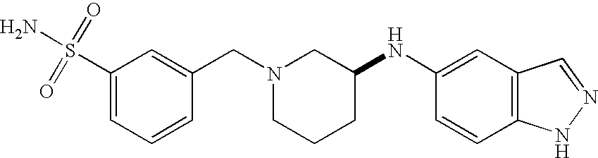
C1(S(=O)(=O)N)=CC=CC(CN2CCCC(NC3=CC4=C(C=C3)NN=C4)C2)=C1
